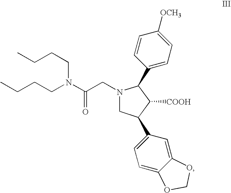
N1(CC(N(CCCC)CCCC)=O)CC(C2=CC=C3C(=C2)OCO3)C([COOH])C1C1=CC=C([OCH3])C=C1
